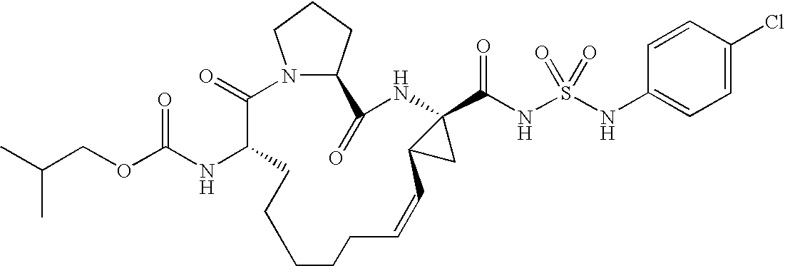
N12C(CCC1)C(=O)NC1(C(NS(=O)(=O)NC3=CC=C(Cl)C=C3)=O)C(C1)C=CCCCCCC(NC(OCC(C)C)=O)C2=O
